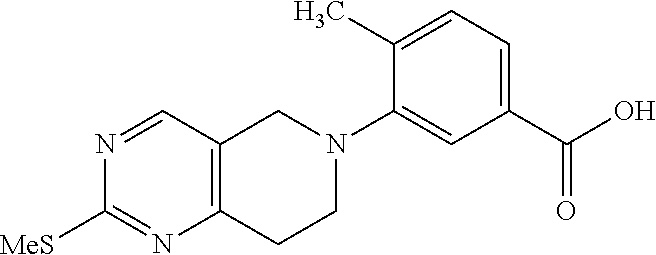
C1(C(=O)O)=CC=C(C)C(N2CC3=C(CC2)N=C([MeS])N=C3)=C1
